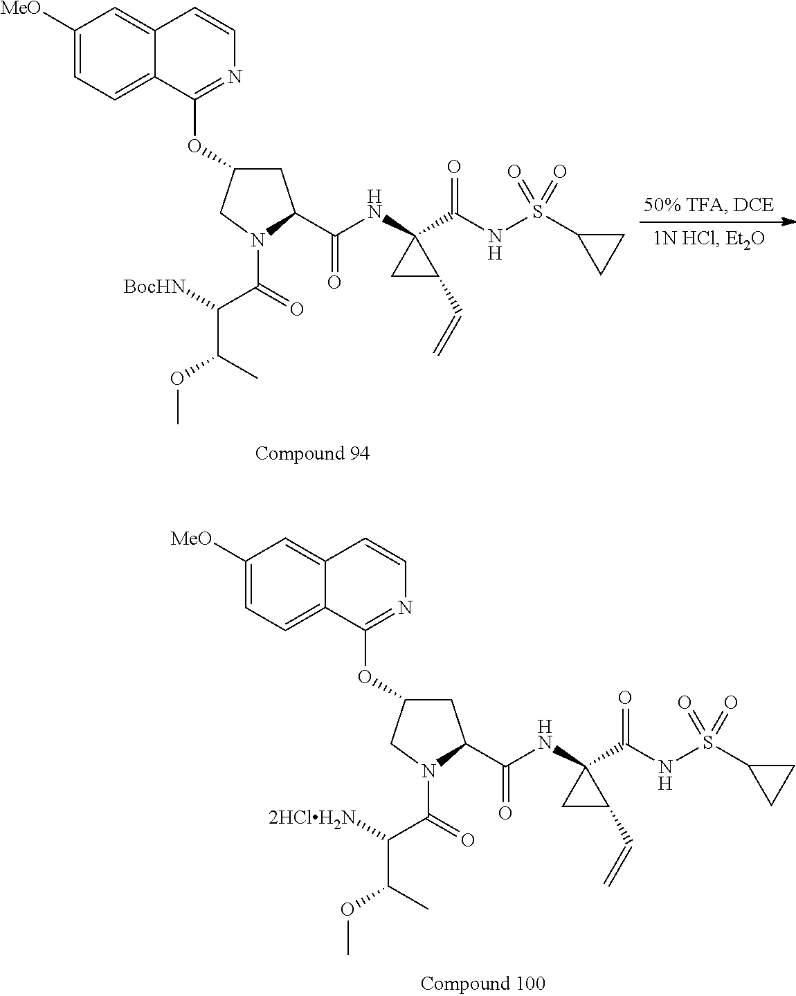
C1C(OC2=NC=CC3=CC([MeO])=CC=C23)CN(C(=O)C([2HClH2N])C(C)OC)C1C(NC1(C(NS(=O)(C2CC2)=O)=O)CC1C=C)=O.C1C(OC2=NC=CC3=CC([MeO])=CC=C23)CN(C(=O)C([BocHN])C(C)OC)C1C(NC1(C(NS(=O)(C2CC2)=O)=O)CC1C=C)=O
